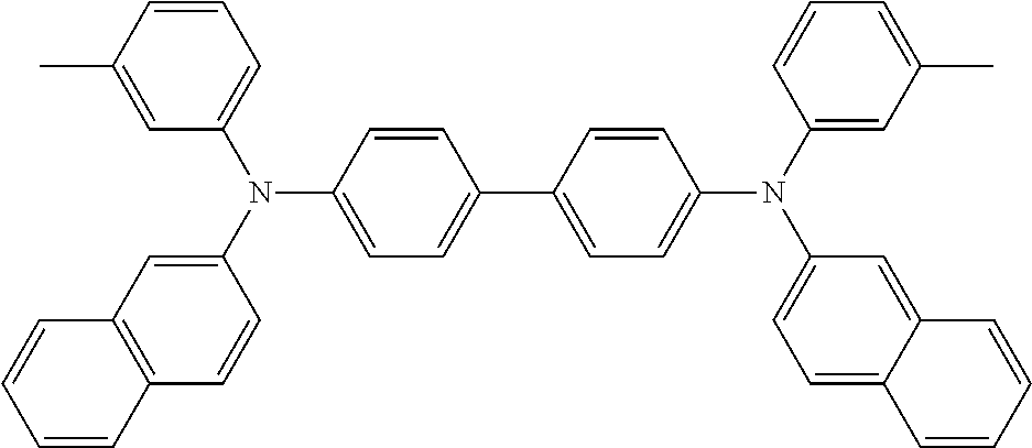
N(C1=CC=C(C2=CC=C(N(C3=CC(C)=CC=C3)C3=CC=C4C(=C3)C=CC=C4)C=C2)C=C1)(C1=CC2=C(C=C1)C=CC=C2)C1=CC=CC(C)=C1
